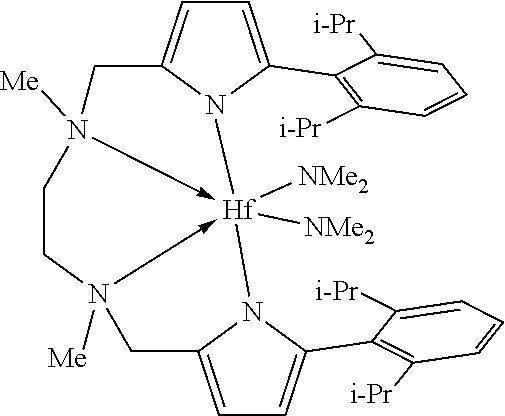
C1=C(C2=C([i-Pr])C=CC=C2[i-Pr])N2C(=C1)CN1([Me])->[Hf]23([NMe2])([NMe2])-N([Me])(CC1)CC1=CC=C(C2=C([i-Pr])C=CC=C2[i-Pr])N31
